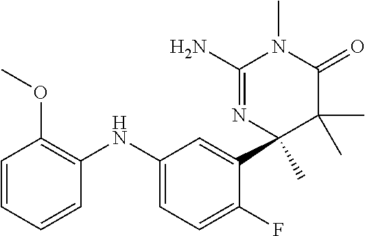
C1(N)=NC(C)(C2=CC(NC3=C(OC)C=CC=C3)=CC=C2F)C(C)(C)C(=O)N1C
